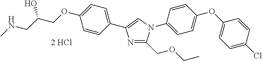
C1=CC(C2=CN(C3=CC=C(OC4=CC=C(Cl)C=C4)C=C3)C(COCC)=N2)=CC=C1OCC(CNC)O
